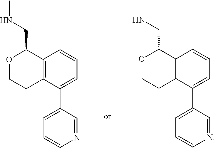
O1CCC2=C(C1CNC)C=CC=C2C1=CC=CN=C1.O1CCC2=C(C1CNC)C=CC=C2C1=CC=CN=C1
